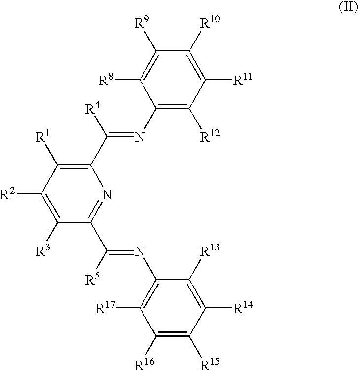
C1(C(=NC2=C([R12])C([R11])=C([R10])C([R9])=C2[R8])[R4])=C([R1])C([R2])=C([R3])C(C(=NC2=C([R17])C([R16])=C([R15])C([R14])=C2[R13])[R5])=N1
